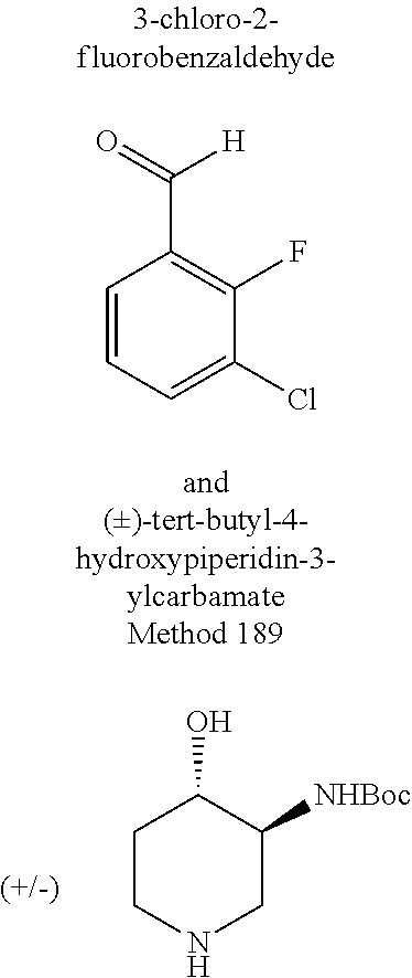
C1CNCC([NHBoc])C1O.C1=CC=C(Cl)C(F)=C1C([H])=O
